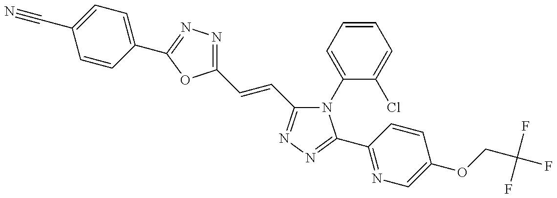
C1(C=CC2=NN=C(C3=NC=C(OCC(F)(F)F)C=C3)N2C2=CC=CC=C2Cl)=NN=C(C2=CC=C(C#N)C=C2)O1
